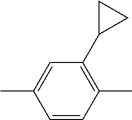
C1=CC(C)=C(C2CC2)C=C1C
